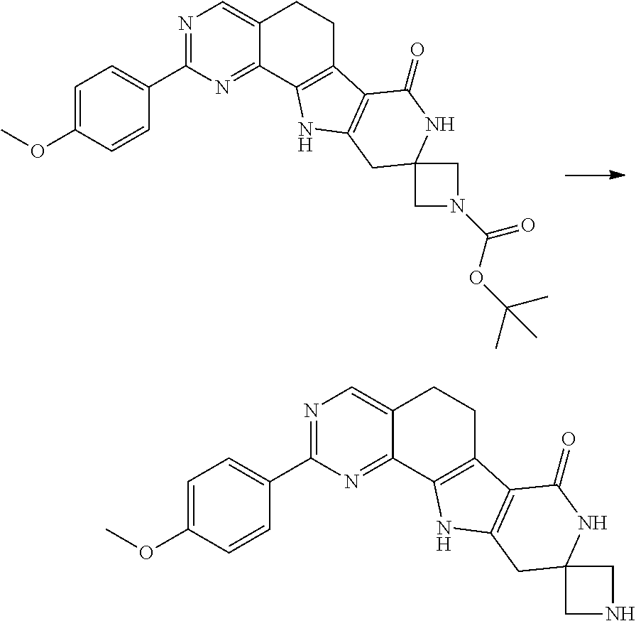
N1=C(C2=CC=C(OC)C=C2)N=C2C(=C1)CCC1=C2NC2=C1C(=O)NC1(C2)CN(C(OC(C)(C)C)=O)C1.N1=C(C2=CC=C(OC)C=C2)N=C2C(=C1)CCC1=C2NC2=C1C(=O)NC1(C2)CNC1
